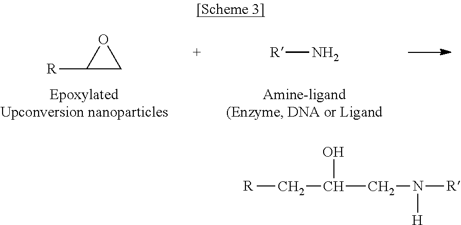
N[R].C1([R])CO1.[R]CC(O)CN([R])[H]
